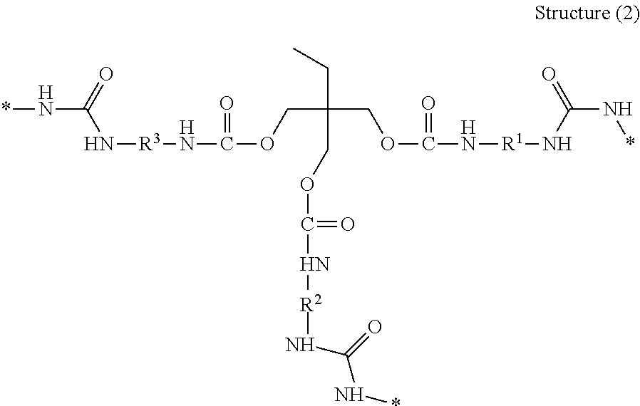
*NC(=O)N[R3]NC(OCC(COC(N[R1]NC(N*)=O)=O)(CC)COC(=O)N[R2]NC(=O)N*)=O
